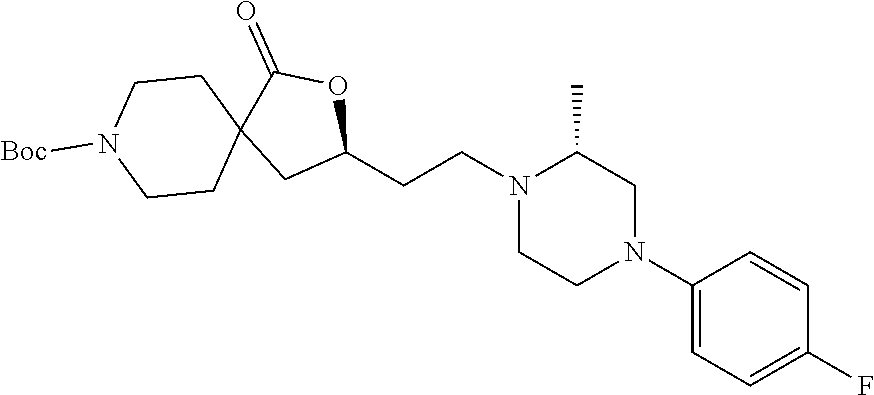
N1(CCC2OC(=O)C3(C2)CCN([Boc])CC3)CCN(C2=CC=C(F)C=C2)CC1C
